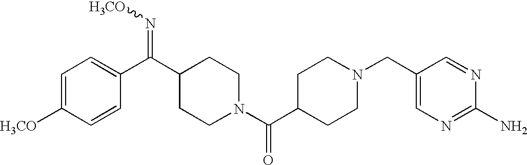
C1=C([H3CO])C=CC(C(C2CCN(C(C3CCN(CC4=CN=C(N)N=C4)CC3)=O)CC2)=N[H3CO])=C1
